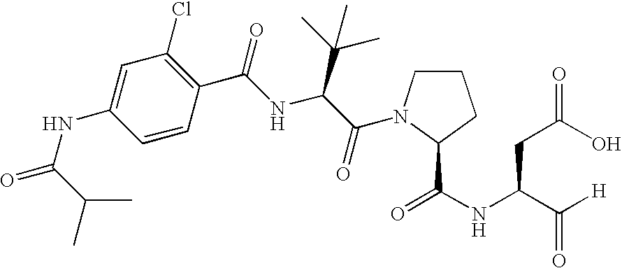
C1=C(NC(=O)C(C)C)C=CC(C(NC(C(=O)N2CCCC2C(NC(C([H])=O)CC(O)=O)=O)C(C)(C)C)=O)=C1Cl
